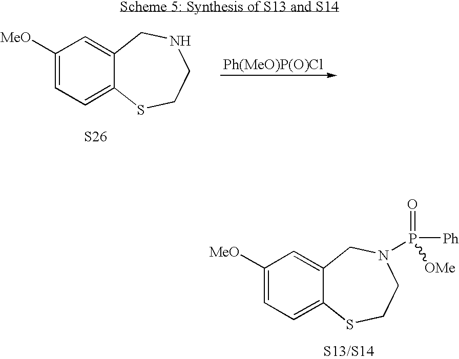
C1([MeO])=CC=C2C(=C1)CN(P(=O)([Ph])[OMe])CCS2.C1([MeO])=CC=C2C(=C1)CNCCS2.[S26].[Ph(MeO)P(O)Cl]
